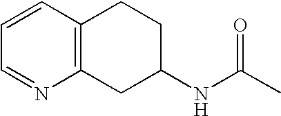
C1=NC2=C(C=C1)CCC(NC(C)=O)C2
